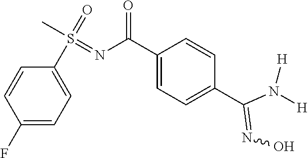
C1(S(=O)(C)=NC(C2=CC=C(C(=NO)N([H])[H])C=C2)=O)=CC=C(F)C=C1
